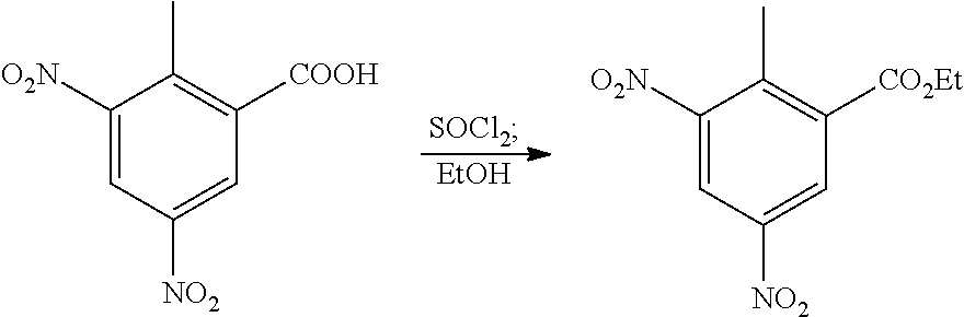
[SOCl2].[EtOH].C1([O2N])=CC([NO2])=CC([COOH])=C1C.C1([O2N])=CC([NO2])=CC([CO2Et])=C1C
